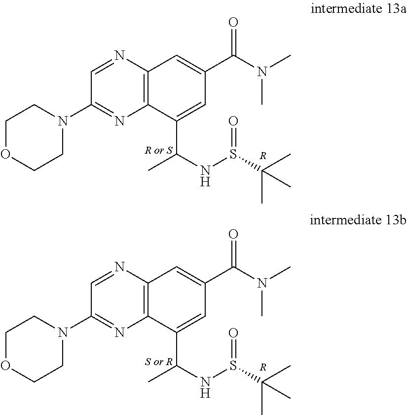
C12=C(N=CC(N3CCOCC3)=N1)C=C(C(N(C)C)=O)C=C2C(NS(C(C)(C)C)=O)C.[R].C12=C(N=CC(N3CCOCC3)=N1)C=C(C(N(C)C)=O)C=C2C(NS(C(C)(C)C)=O)C.[R]
